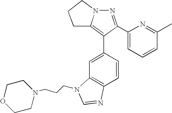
N1=C(C2=CC=CC(C)=N2)C(C2=CC3=C(C=C2)N=CN3CCCN2CCOCC2)=C2N1CCC2
